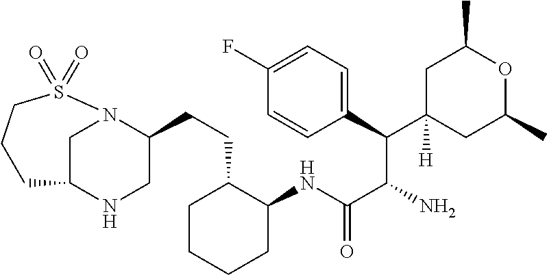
C1C2NCC(CCC3C(NC(C(N)C(C4=CC=C(F)C=C4)C4([H])CC(C)OC(C)C4)=O)CCCC3)N1S(=O)(=O)CCC2
